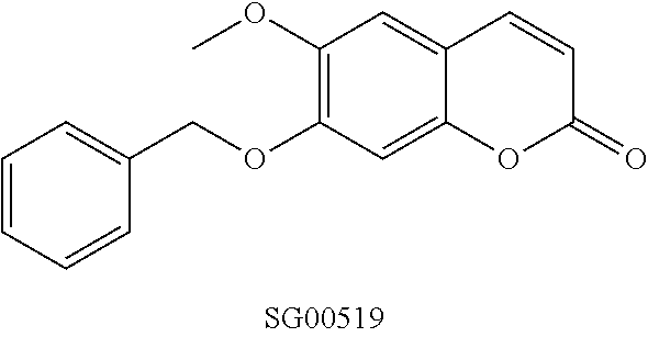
O(C1=C(OC)C=C2C(=C1)OC(=O)C=C2)CC1=CC=CC=C1
